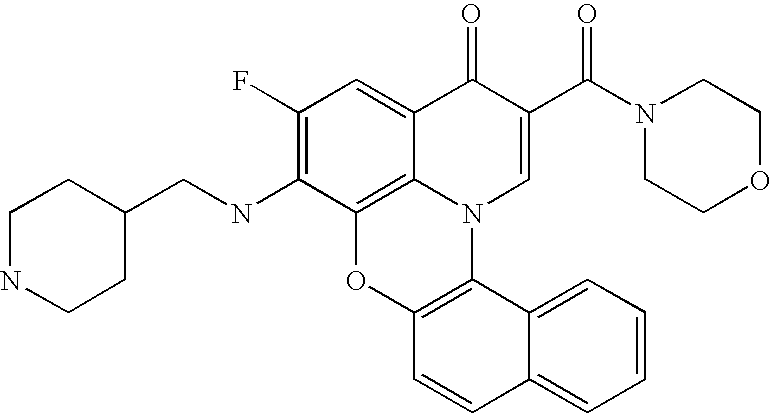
C1(F)=C(NCC2CCNCC2)C2=C3C(=C1)C(=O)C(C(N1CCOCC1)=O)=CN3C1=C(O2)C=CC2=CC=CC=C12
